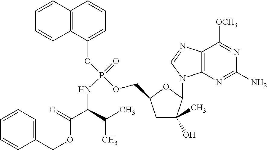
C12=C(N=C(N)N=C1[OCH3])N(C1C(O)(C)CC(COP(OC3=CC=CC4=C3C=CC=C4)(=O)NC(C(OCC3=CC=CC=C3)=O)C(C)C)O1)C=N2
